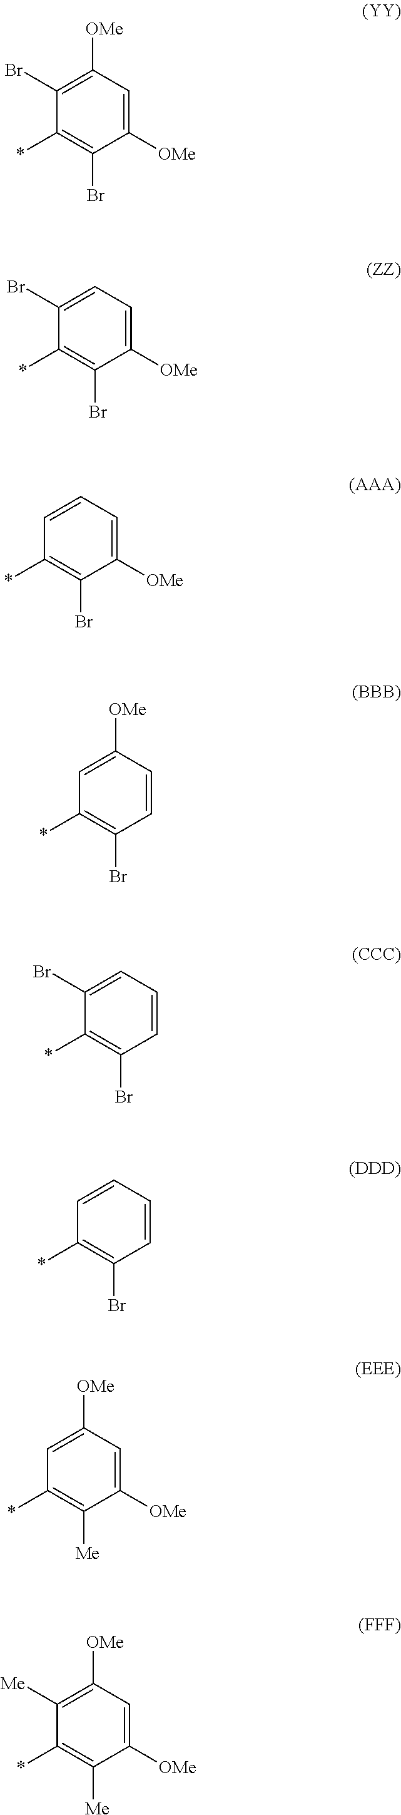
C1([OMe])=CC([OMe])=C(Br)C(*)=C1Br.C1([OMe])=CC=C(Br)C(*)=C1Br.C1([OMe])=CC=CC(*)=C1Br.C1=CC([OMe])=CC(*)=C1Br.C1=CC=C(Br)C(*)=C1Br.C1=CC=CC(*)=C1Br.C1([OMe])=CC([OMe])=CC(*)=C1[Me].C1([OMe])=CC([OMe])=C([Me])C(*)=C1[Me]
